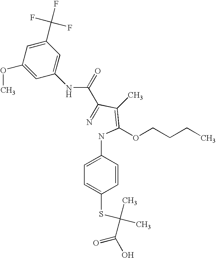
C1=C(C(F)(F)F)C=C(NC(C(=N)C(=C(NC2=CC=C(SC(C)(C(O)=O)C)C=C2)OCCCC)C)=O)C=C1OC
